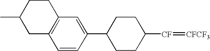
C1CC([CF]=[CFCF3])CCC1C1=CC2=C(C=C1)CC(C)CC2
